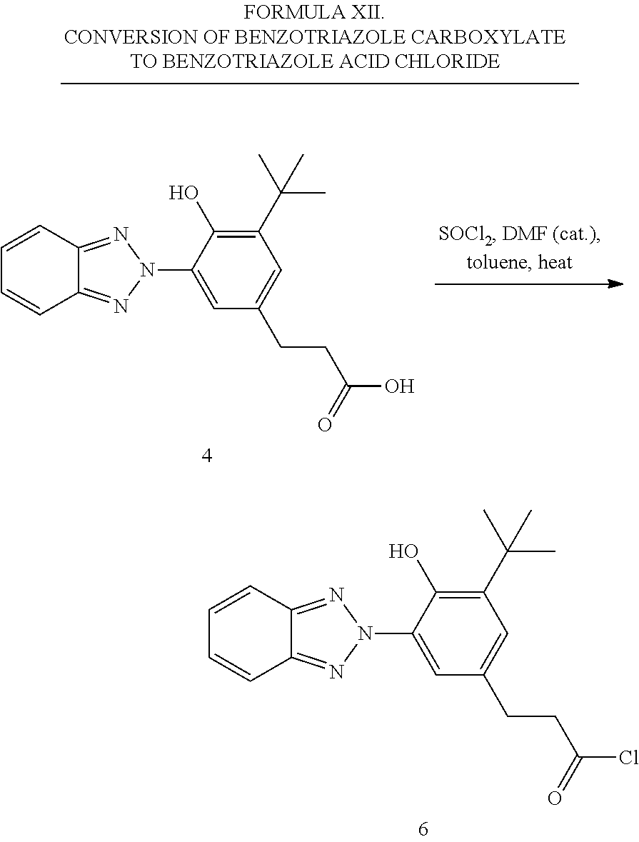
C1=CC2=NN(C3=CC(CCC(Cl)=O)=CC(C(C)(C)C)=C3O)N=C2C=C1.C1=CC2=NN(C3=CC(CCC(O)=O)=CC(C(C)(C)C)=C3O)N=C2C=C1
